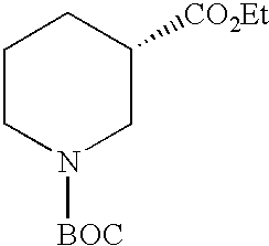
C1CN([BOC])CC([CO2Et])C1
